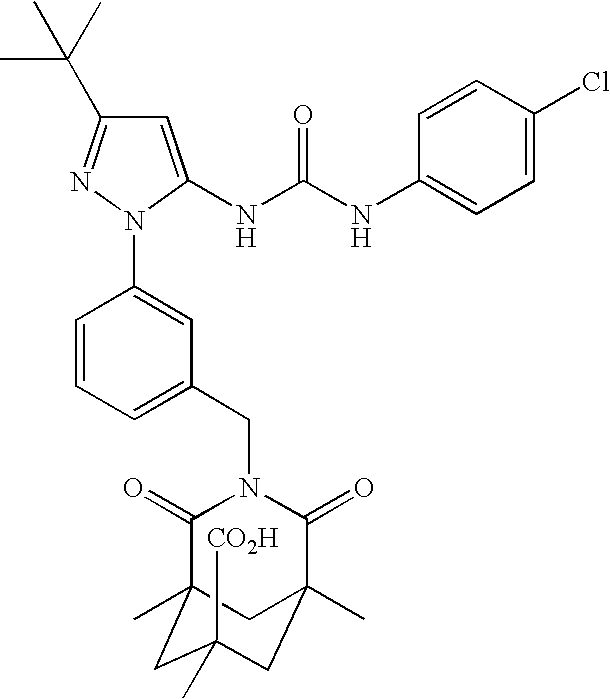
C1=CC=C(CN2C(=O)C3(C)CC([CO2H])(C)CC(C)(C2=O)C3)C=C1N1C(NC(NC2=CC=C(Cl)C=C2)=O)=CC(C(C)(C)C)=N1
